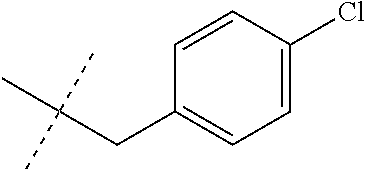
C1=CC(Cl)=CC=C1CC(C)(C)C
